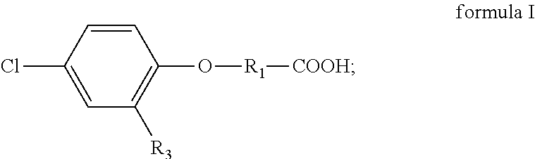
C1=CC(Cl)=CC([R3])=C1O[R1][COOH]
